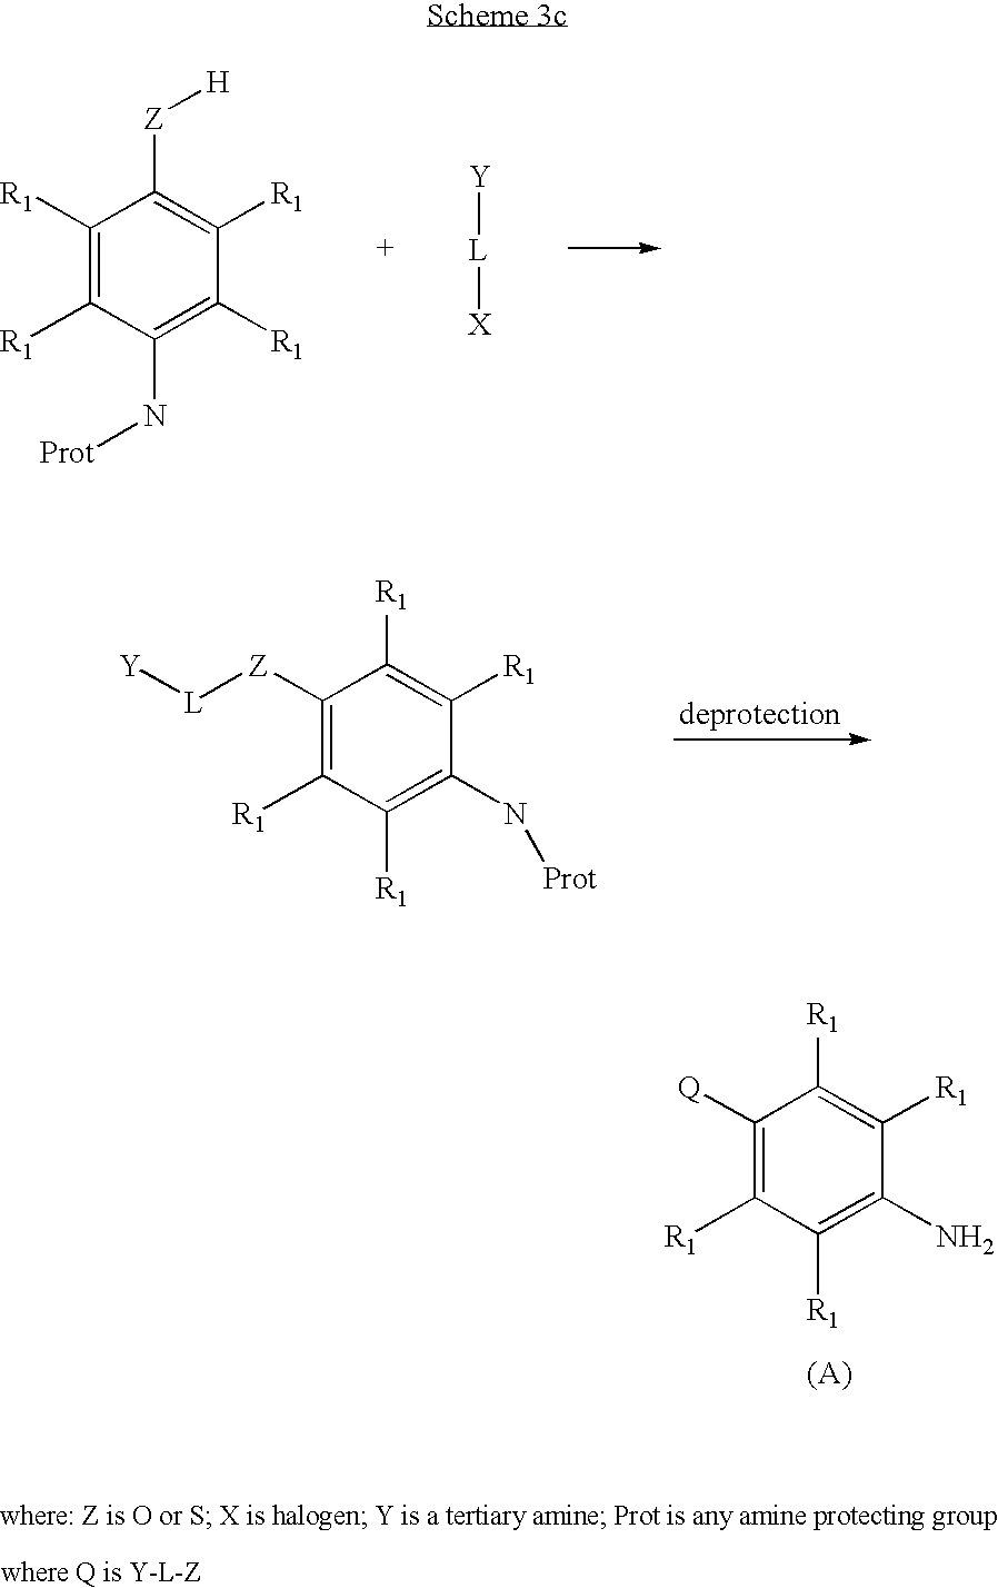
C1([R1])=C([R1])C(N[Prot])=C([R1])C([R1])=C1[Z][H].[L]([Y])[X].C1([Z][L][Y])=C([R1])C([R1])=C(N[Prot])C([R1])=C1[R1].C1([Q])=C([R1])C([R1])=C(N)C([R1])=C1[R1]
